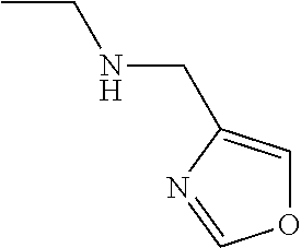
CCNCC1=COC=N1
